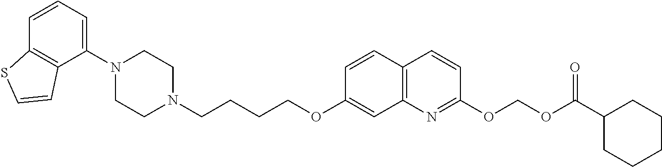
C1(N2CCN(CCCCOC3=CC4=C(C=C3)C=CC(OCOC(C3CCCCC3)=O)=N4)CC2)=CC=CC2=C1C=CS2
